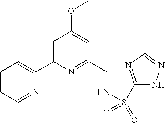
C1=CC=NC(C2=CC(OC)=CC(CNS(=O)(=O)C3=NC=NN3)=N2)=C1
